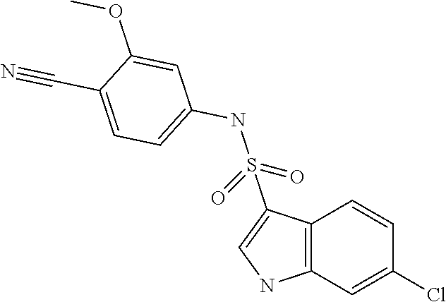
C1(OC)=CC(NS(C2=CNC3=C2C=CC(Cl)=C3)(=O)=O)=CC=C1C#N
